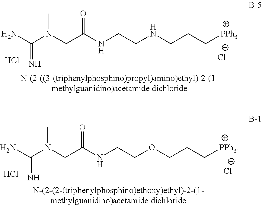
NC(N(CC(NCCNCCC[PPh3])=O)C)=N.Cl.[Cl-].NC(N(CC(NCCOCCC[PPh3])=O)C)=N.Cl.[Cl-]
